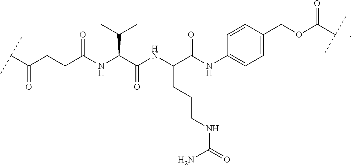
C(C(CCC(NC(C(NC(CCCNC(N)=O)C(NC1=CC=C(COC(C(C)C)=O)C=C1)=O)=O)C(C)C)=O)=O)(C)C
